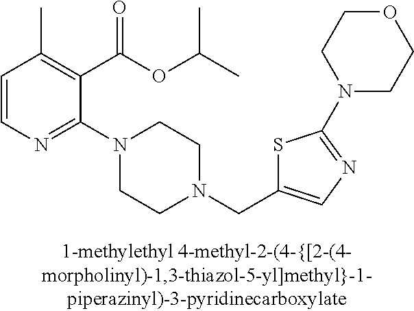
C1=CN=C(N2CCN(CC3=CN=C(N4CCOCC4)S3)CC2)C(C(OC(C)C)=O)=C1C
